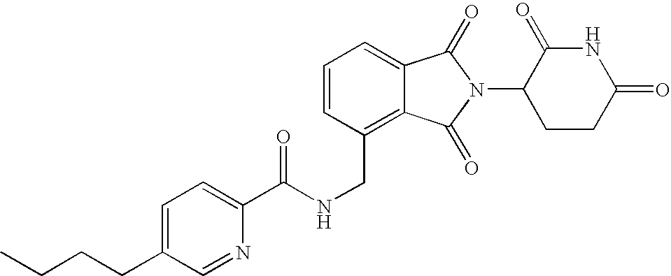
C(C1=C2C(=CC=C1)C(=O)N(C1CCC(=O)NC1=O)C2=O)NC(C1=CC=C(CCCC)C=N1)=O
